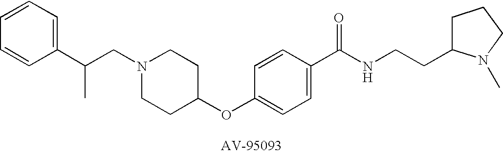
C1(C(C)CN2CCC(OC3=CC=C(C(=O)NCCC4CCCN4C)C=C3)CC2)=CC=CC=C1
